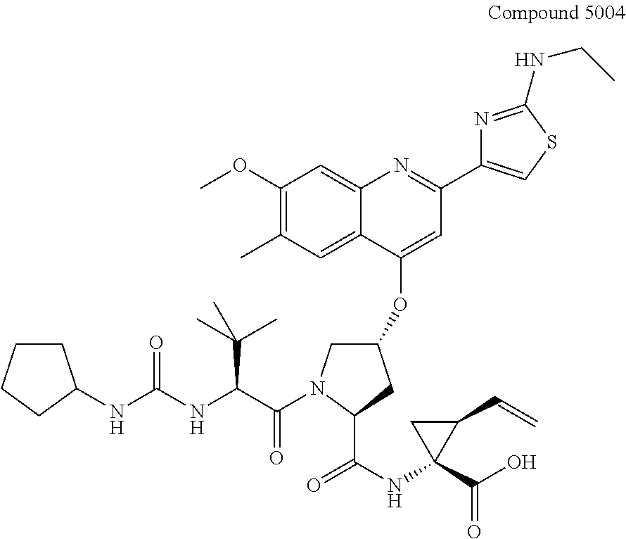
C1CCCC1NC(NC(C(=O)N1CC(OC2=CC(C3=CSC(NCC)=N3)=NC3=CC(OC)=C(C)C=C23)CC1C(NC1(C(O)=O)C(C=C)C1)=O)C(C)(C)C)=O
